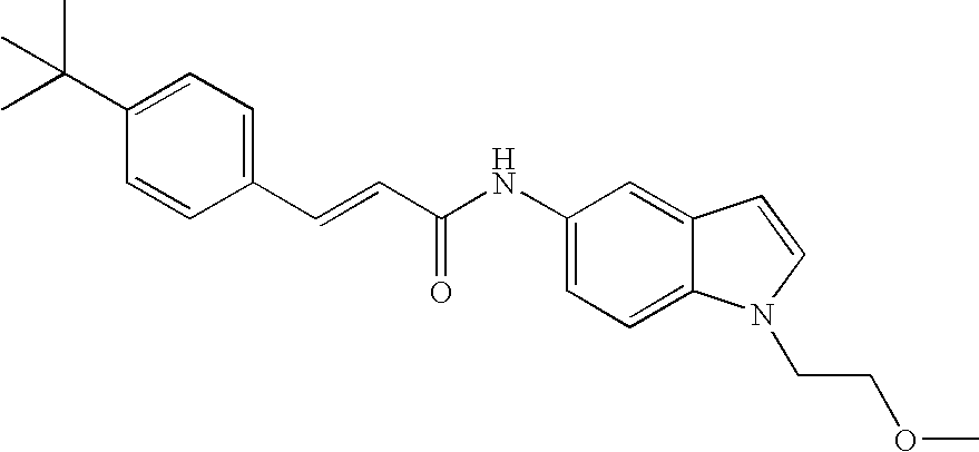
C(=CC(NC1=CC=C2C(=C1)C=CN2CCOC)=O)C1=CC=C(C(C)(C)C)C=C1
